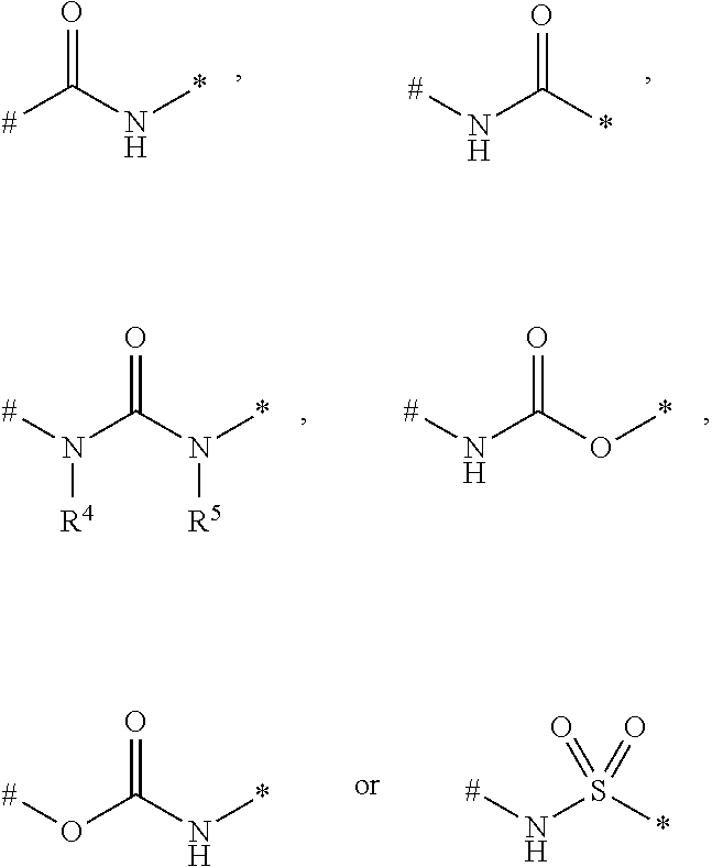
[#]C(N*)=O.[#]NC(*)=O.[#]N(C(N(*)[R5])=O)[R4].[#]NC(O*)=O.[#]NS(*)(=O)=O.[#]OC(N*)=O
